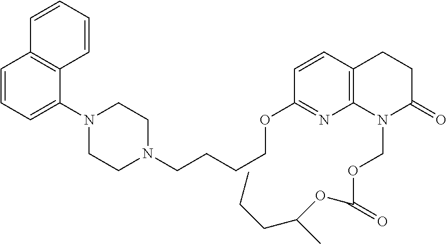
C1=CC=C(N2CCN(CCCCOC3=NC4=C(C=C3)CCC(=O)N4COC(=O)OC(CCC)C)CC2)C2=C1C=CC=C2
